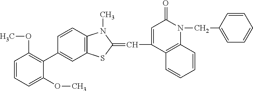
C1(C2=C(OC)C=CC=C2OC)=CC2=C(C=C1)N(C)C(=CC1=CC(=O)N(CC3=CC=CC=C3)C3=C1C=CC=C3)S2
